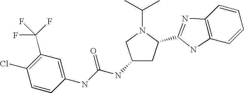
C1(NC(NC2=CC(C(F)(F)F)=C(Cl)C=C2)=O)CC(C2=NC3=C(C=CC=C3)N2)N(C(C)C)C1
